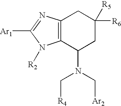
C12=C(C(N(C[R4])C[Ar2])CC([R5])([R6])C1)N([R2])C([Ar1])=N2
